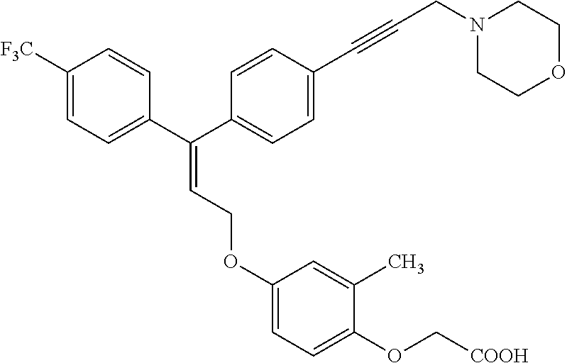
C1([F3C])=CC=C(C(C2=CC=C(C#CCN3CCOCC3)C=C2)=CCOC2=CC=C(OC[COOH])C(C)=C2)C=C1
